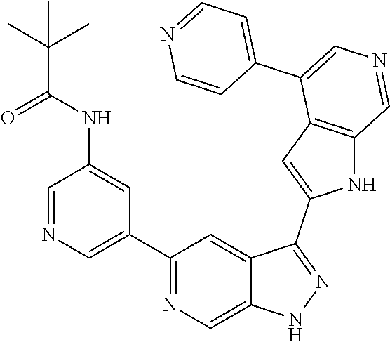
C1(C2=CN=CC(NC(=O)C(C)(C)C)=C2)=NC=C2C(=C1)C(C1=CC3=C(N1)C=NC=C3C1=CC=NC=C1)=NN2
